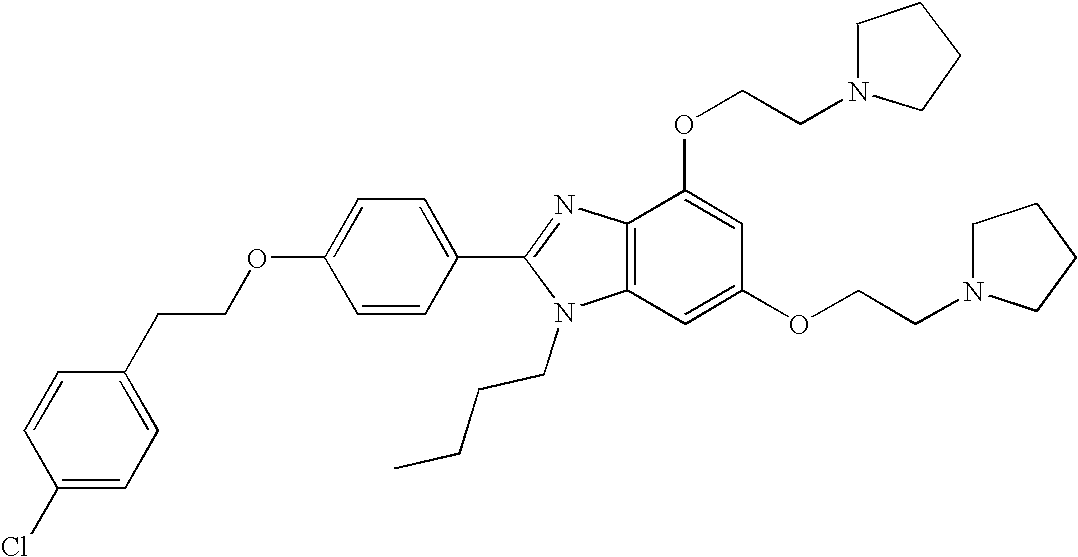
C1=CC(Cl)=CC=C1CCOC1=CC=C(C2=NC3=C(N2CCCC)C=C(OCCN2CCCC2)C=C3OCCN2CCCC2)C=C1
